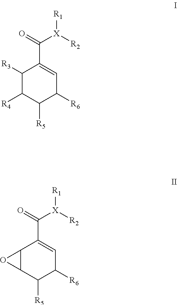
C1([R3])C([R4])C([R5])C([R6])C=C1C([X]([R1])[R2])=O.C12C(C([R5])C([R6])C=C1C([X]([R1])[R2])=O)O2
